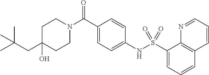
C1(O)(CC(C)(C)C)CCN(C(C2=CC=C(NS(C3=CC=CC4=C3N=CC=C4)(=O)=O)C=C2)=O)CC1
